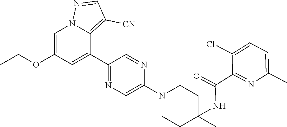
C1=C(OCC)C=C(C2=NC=C(N3CCC(C)(NC(=O)C4=NC(C)=CC=C4Cl)CC3)N=C2)C2=C([CN])C=NN12
